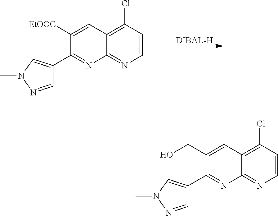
[DIBAL-H].C1=CC(Cl)=C2C(=N1)N=C(C1=CN(C)N=C1)C([EtOOC])=C2.C1=CC(Cl)=C2C(=N1)N=C(C1=CN(C)N=C1)C(CO)=C2
